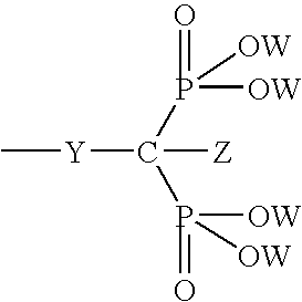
C[Y]C([Z])(P([OW])(=O)[OW])P([OW])(=O)[OW]
